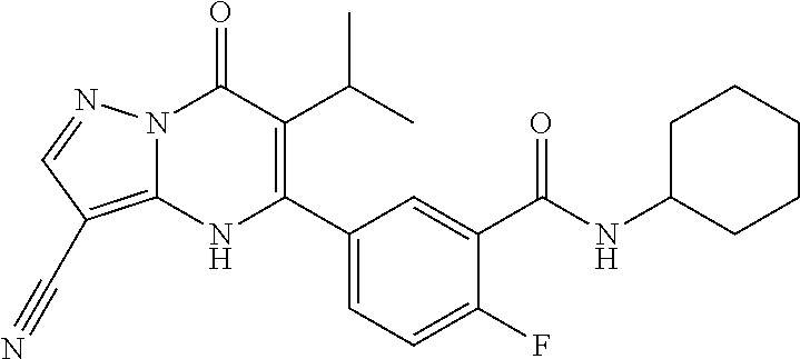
N12C(=C(C#N)C=N1)NC(C1=CC=C(F)C(C(NC3CCCCC3)=O)=C1)=C(C(C)C)C2=O
